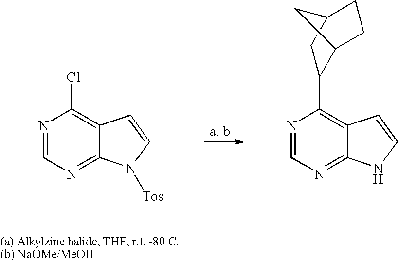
N1=CN=C2C(=C1Cl)C=CN2[Tos].N1=CN=C2C(=C1C1C3CCC(C1)C3)C=CN2
